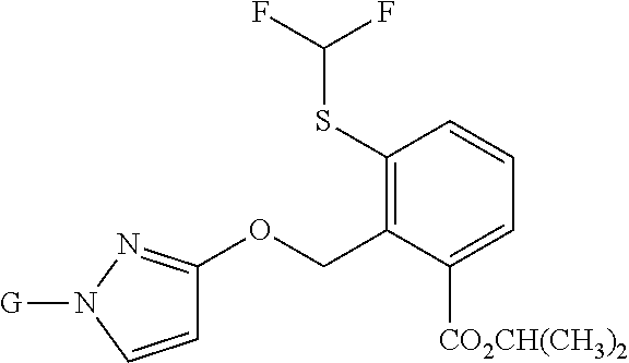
C1(SC(F)F)=C(COC2=NN([G])C=C2)C([CO2CH(CH3)2])=CC=C1
